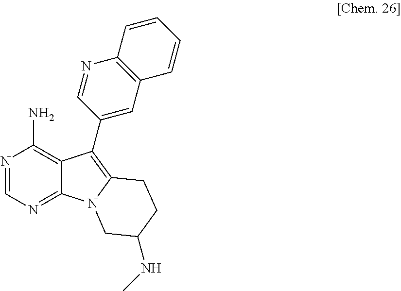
N1=CN=C2C(=C1N)C(C1=CC3=C(N=C1)C=CC=C3)=C1N2CC(NC)CC1
